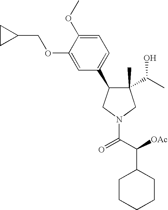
C1(C)(C(C)O)C(C2=CC=C(OC)C(OCC3CC3)=C2)CN(C(C([OAc])C2CCCCC2)=O)C1
